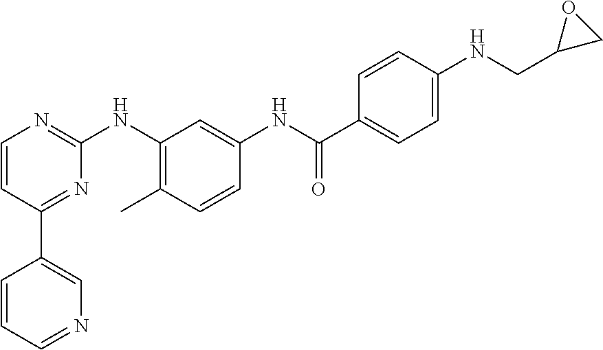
C1(C2=CN=CC=C2)=NC(NC2=C(C)C=CC(NC(C3=CC=C(NCC4CO4)C=C3)=O)=C2)=NC=C1
